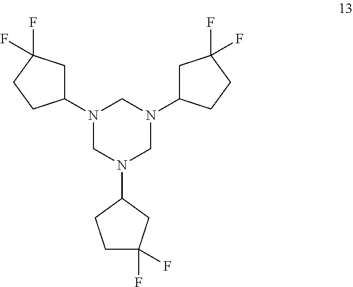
N1(C2CC(F)(F)CC2)CN(C2CCC(F)(F)C2)CN(C2CC(F)(F)CC2)C1
